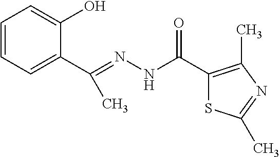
C1=CC=C(C(=NNC(C2=C(C)N=C(C)S2)=O)C)C(O)=C1
